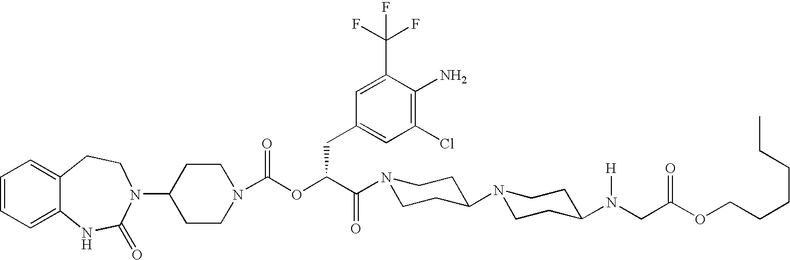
C1(N2C(=O)NC3=CC=CC=C3CC2)CCN(C(OC(C(N2CCC(N3CCC(N(CC(OCCCCCC)=O)[H])CC3)CC2)=O)CC2=CC(Cl)=C(N)C(C(F)(F)F)=C2)=O)CC1
